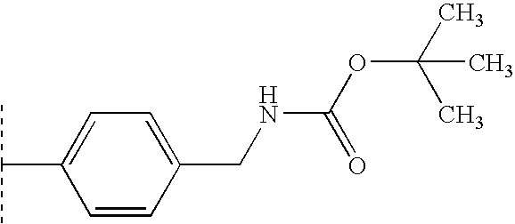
C1=C(C(C)C)C=CC(CNC(OC(C)(C)C)=O)=C1
